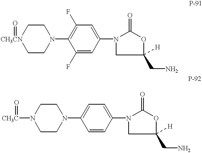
C1N(C2=C(F)C=C(N3CC(CN)([H])OC3=O)C=C2F)CC[CH3CN](=O)C1.C1N(C2=CC=C(N3CC(CN)([H])OC3=O)C=C2)CCN([CH3C]=O)C1
